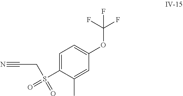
C1=C(S(CC#N)(=O)=O)C(C)=CC(OC(F)(F)F)=C1
